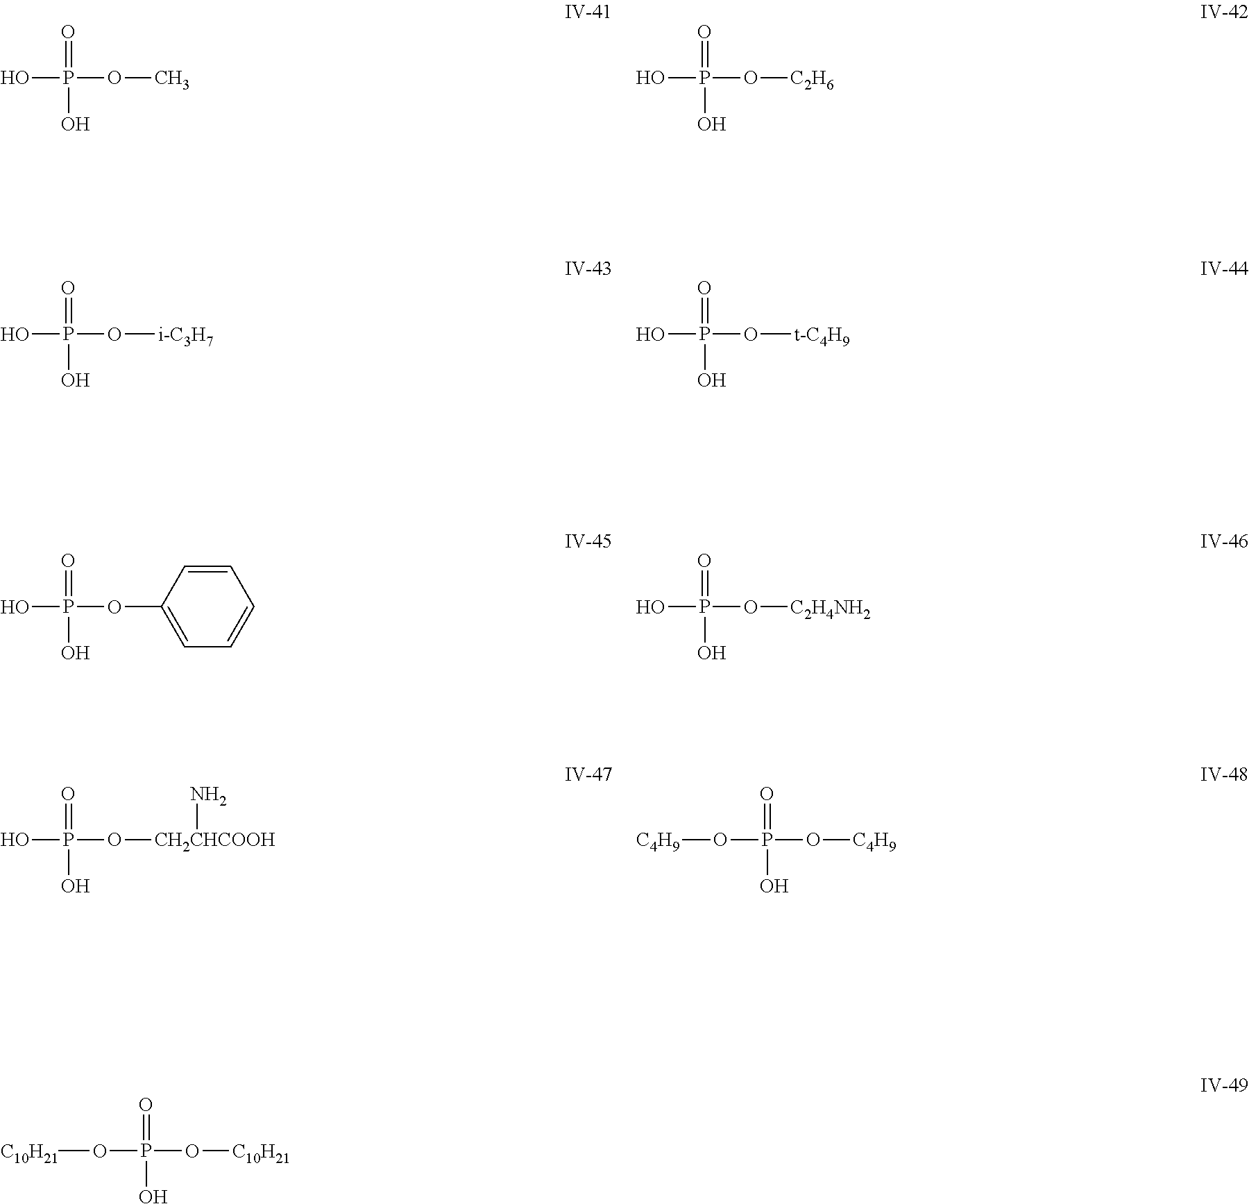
OP(OC1=CC=CC=C1)(=O)O.OP(OC)(=O)O.OP(O[C2H6])(=O)O.OP(O[i-C3H7])(=O)O.OP(O[t-C4H9])(=O)O.OP(O[C2H4NH2])(=O)O.OP(O[CH2CHCOOH]N)(=O)O.O(P(O[C4H9])(=O)O)[C4H9].O(P(O[C10H21])(=O)O)[C10H21]
